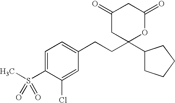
C1(=O)CC(=O)OC(CCC2=CC=C(S(C)(=O)=O)C(Cl)=C2)(C2CCCC2)C1
